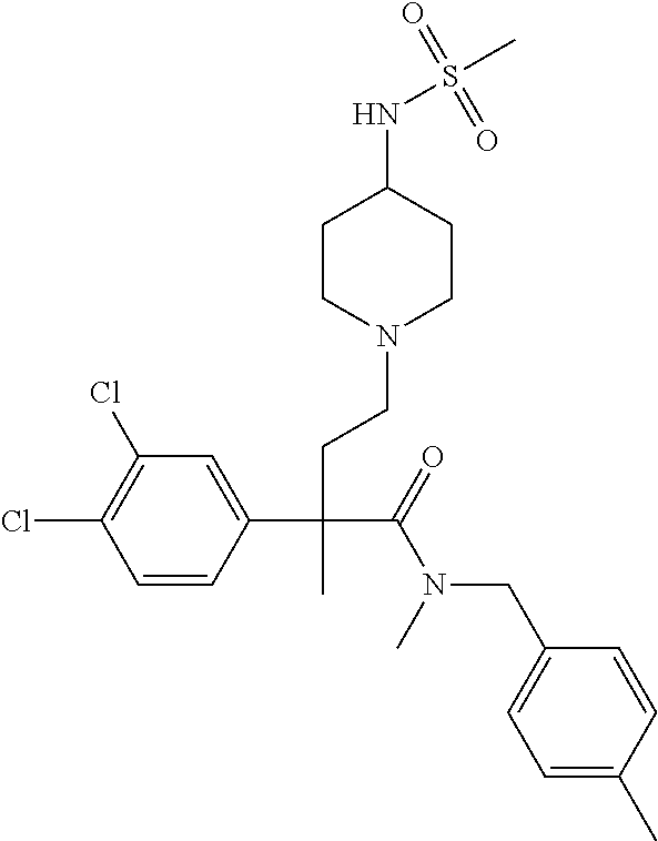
C1=CC(C(CCN2CCC(NS(C)(=O)=O)CC2)(C(=O)N(C)CC2=CC=C(C)C=C2)C)=CC(Cl)=C1Cl
